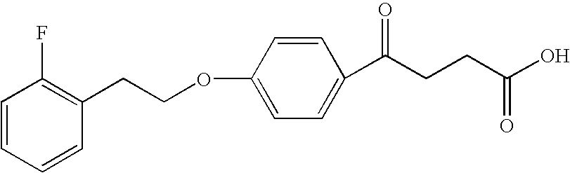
C(COC1=CC=C(C(CCC(O)=O)=O)C=C1)C1=C(F)C=CC=C1
